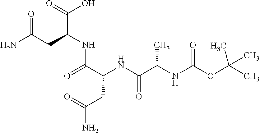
O=C(N)CC(NC(=O)C(CC(N)=O)NC(C(C)NC(OC(C)(C)C)=O)=O)C(=O)O
